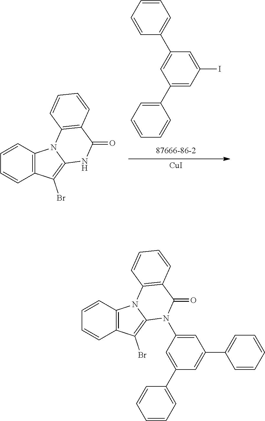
C1=CC=CC(C2=CC(I)=CC(C3=CC=CC=C3)=C2)=C1.[CuI].C1=CC2=C(C=C1)C(Br)=C1N2C2=C(C(=O)N1)C=CC=C2.C1=CC2=C(C=C1)C(Br)=C1N2C2=C(C(=O)N1C1=CC(C3=CC=CC=C3)=CC(C3=CC=CC=C3)=C1)C=CC=C2
